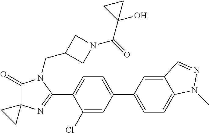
C1(=O)C2(N=C(C3=CC=C(C4=CC=C5C(=C4)C=NN5C)C=C3Cl)N1CC1CN(C(=O)C3(O)CC3)C1)CC2
